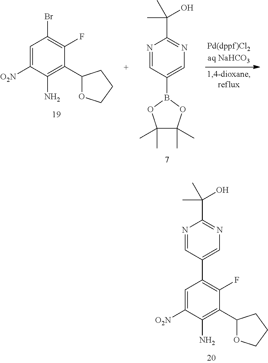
C1=C([O2N])C(N)=C(C2OCCC2)C(F)=C1Br.N1=CC(B2OC(C)(C)C(C)(C)O2)=CN=C1C(C)(O)C.N1=CC(C2=C(F)C(C3OCCC3)=C(N)C([O2N])=C2)=CN=C1C(C)(O)C
